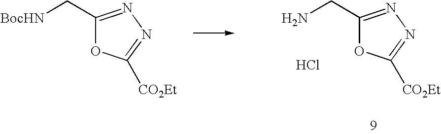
C1(C[BocHN])=NN=C([CO2Et])O1.C1(CN)=NN=C([CO2Et])O1.Cl
